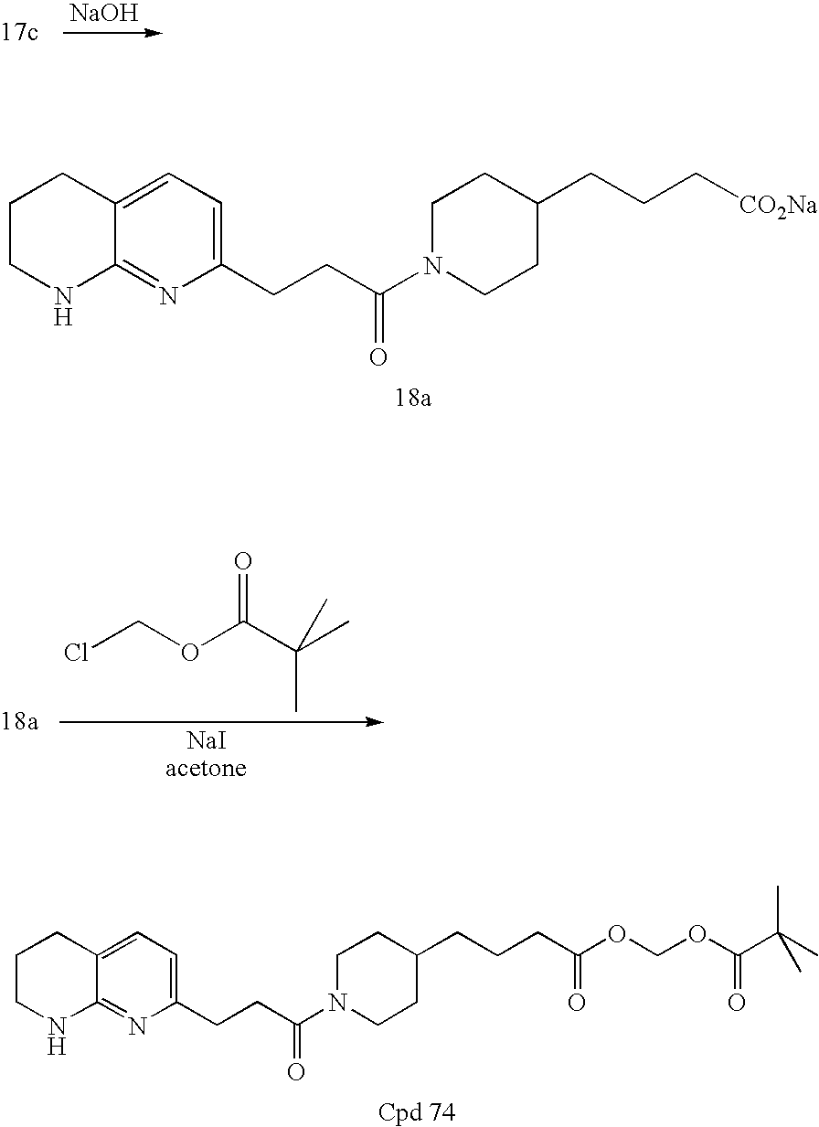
[NaOH].[NaIacetone].ClCOC(C(C)(C)C)=O.C1CNC2=NC(CCC(N3CCC(CCC[CO2Na])CC3)=O)=CC=C2C1.C1CNC2=NC(CCC(N3CCC(CCCC(OCOC(C(C)(C)C)=O)=O)CC3)=O)=CC=C2C1
